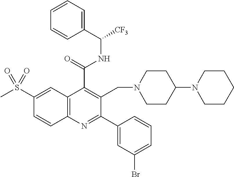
C1(C(=O)NC([CF3])C2=CC=CC=C2)=C(CN2CCC(N3CCCCC3)CC2)C(C2=CC(Br)=CC=C2)=NC2=C1C=C(S(C)(=O)=O)C=C2
